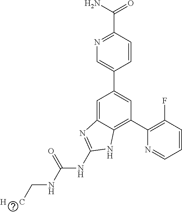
C1=CC(C(=O)N)=NC=C1C1=CC(C2=C(F)C=CC=N2)=C2C(=C1)N=C(NC(NC[H      C])=O)N2
